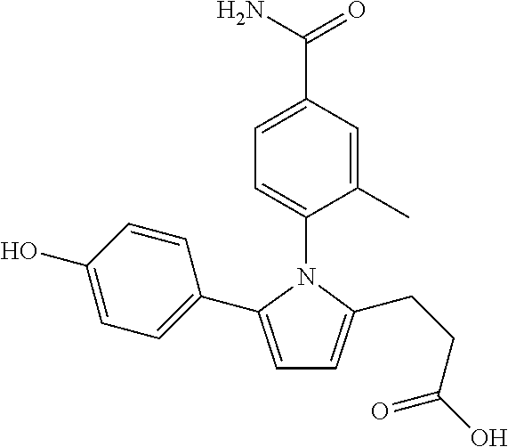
C1=C(C(N)=O)C=C(C)C(N2C(C3=CC=C(O)C=C3)=CC=C2CCC(O)=O)=C1
